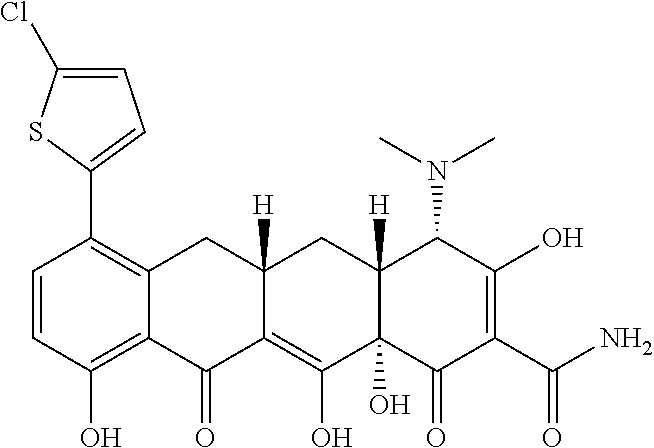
C1=CC(O)=C2C(=C1C1=CC=C(Cl)S1)CC1([H])C(=C(O)C3(O)C([H])(C1)C(N(C)C)C(O)=C(C(N)=O)C3=O)C2=O
